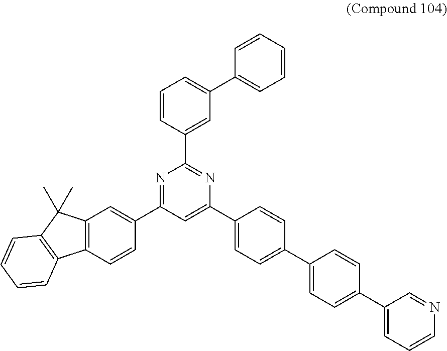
C1=C(C2=CC=CC=C2)C=C(C2=NC(C3=CC=C(C4=CC=C(C5=CC=CN=C5)C=C4)C=C3)=CC(C3=CC4=C(C=C3)C3=C(C=CC=C3)C4(C)C)=N2)C=C1
